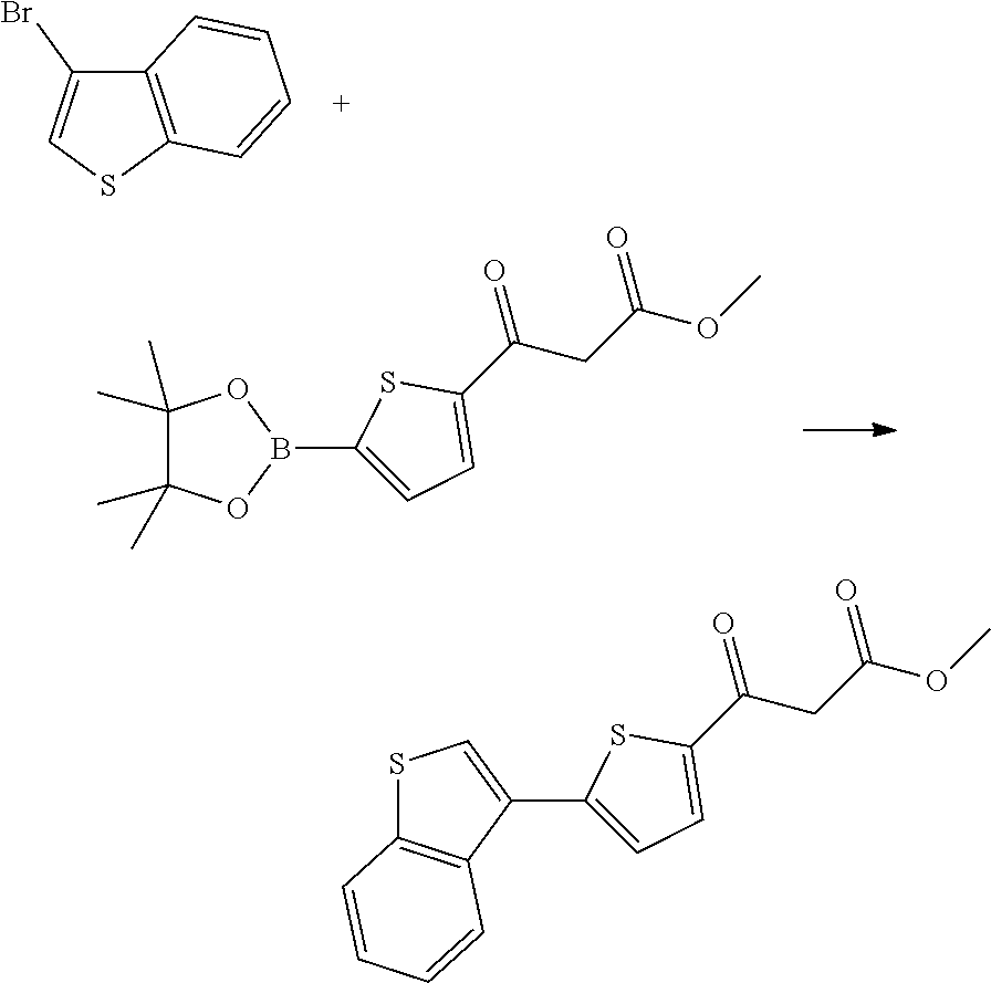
C1(Br)=CSC2=C1C=CC=C2.B1(C2=CC=C(C(CC(OC)=O)=O)S2)OC(C)(C)C(C)(C)O1.C1(C2=CC=C(C(CC(OC)=O)=O)S2)=CSC2=C1C=CC=C2
